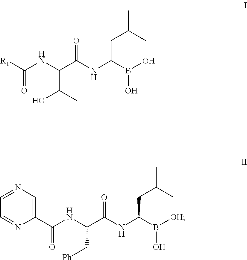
[R1]C(NC(C(NC(B(O)O)CC(C)C)=O)C(C)O)=O.C1(C(NC(C(NC(B([OH])O)CC(C)C)=O)C[Ph])=O)=CN=CC=N1
